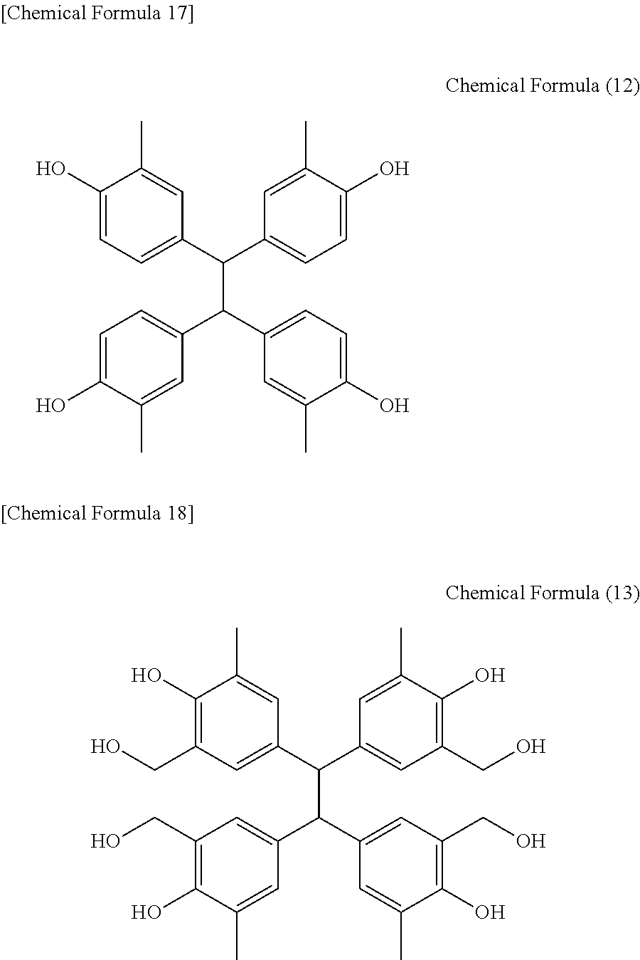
C1(O)=CC=C(C(C2=CC=C(O)C(C)=C2)C(C2=CC=C(O)C(C)=C2)C2=CC=C(O)C(C)=C2)C=C1C.C1(O)=C(CO)C=C(C(C2=CC(CO)=C(O)C(C)=C2)C(C2=CC(CO)=C(O)C(C)=C2)C2=CC(CO)=C(O)C(C)=C2)C=C1C
